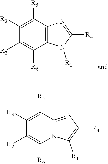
C1([R3])=C([R5])C2=C(C([R6])=C1[R2])N([R1])C([R4])=N2.C1([R3])=C([R5])C2=NC([R4])=C([R1])N2C([R6])=C1[R2]
